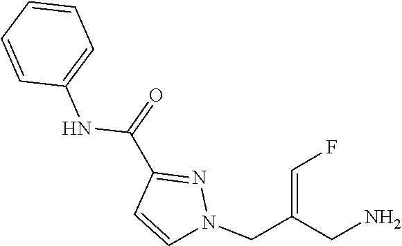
N(C(C1=NN(CC(=CF)CN)C=C1)=O)C1=CC=CC=C1
